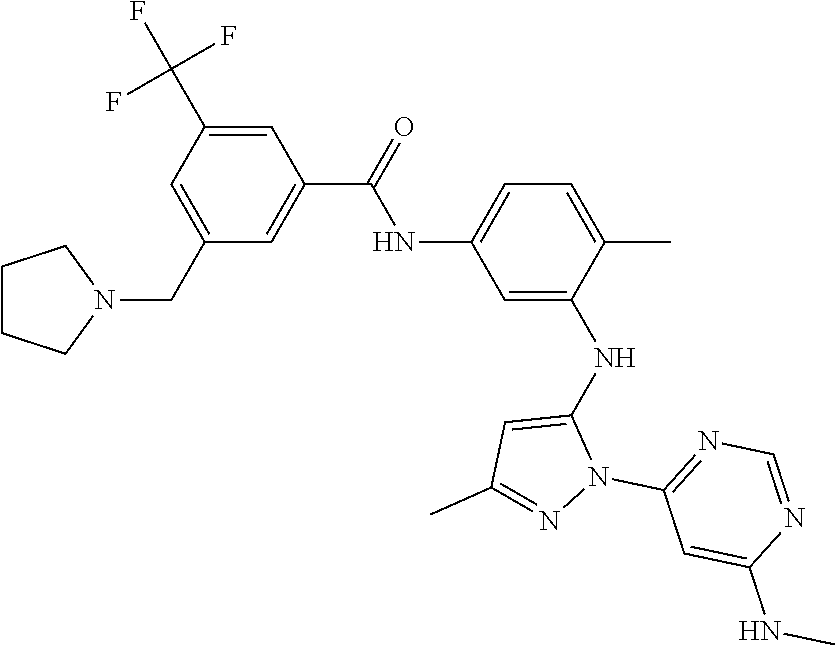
C1(NC(C2=CC(CN3CCCC3)=CC(C(F)(F)F)=C2)=O)=CC=C(C)C(NC2=CC(C)=NN2C2=NC=NC(NC)=C2)=C1
